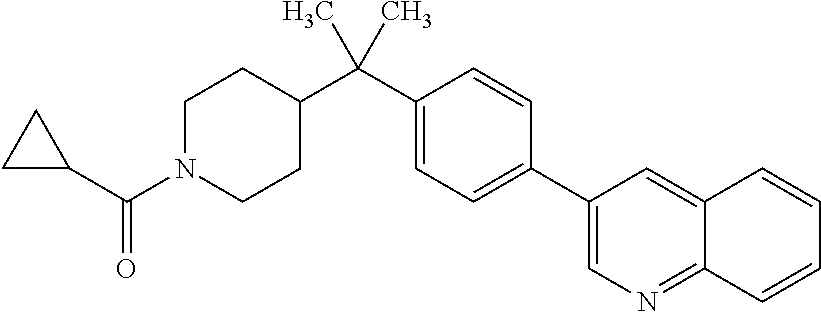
C1N(C(C2CC2)=O)CCC(C(C2=CC=C(C3=CN=C4C(=C3)C=CC=C4)C=C2)(C)C)C1
